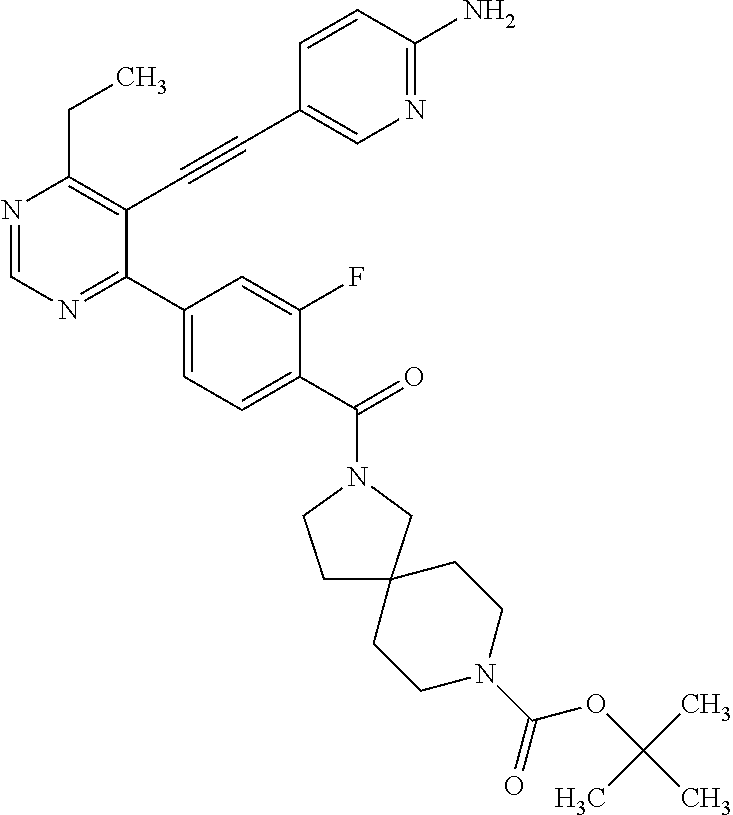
N1=CN=C(C2=CC=C(C(=O)N3CCC4(C3)CCN(C(=O)OC(C)(C)C)CC4)C(F)=C2)C(C#CC2=CN=C(N)C=C2)=C1CC
